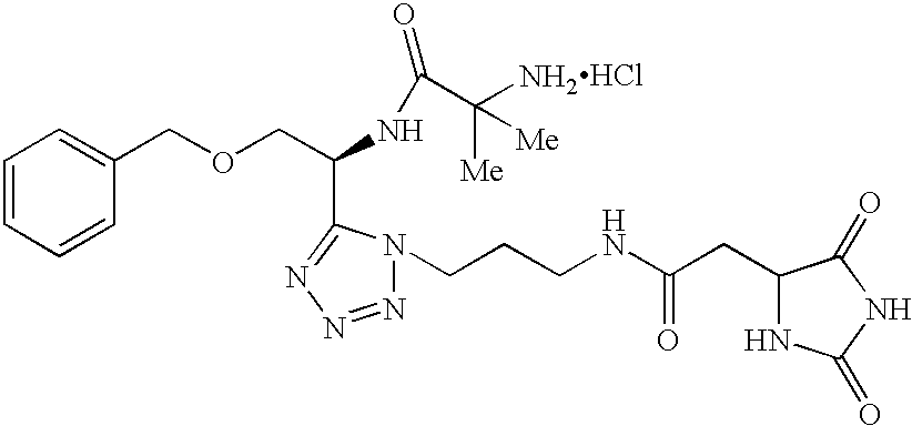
Cl.C1=CC=CC(COCC(NC(C(N)([Me])[Me])=O)C2=NN=NN2CCCNC(=O)CC2NC(=O)NC2=O)=C1
